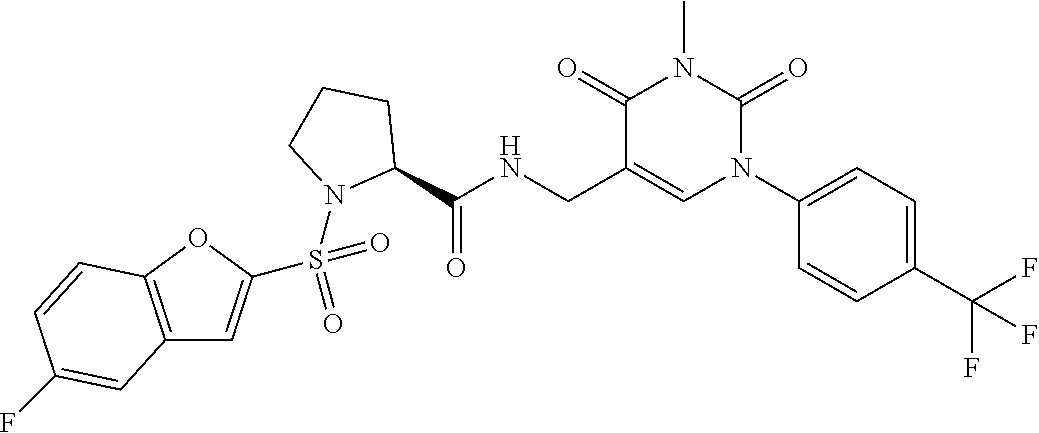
C1(C(NCC2=CN(C3=CC=C(C(F)(F)F)C=C3)C(=O)N(C)C2=O)=O)CCCN1S(=O)(=O)C1=CC2=C(O1)C=CC(F)=C2
